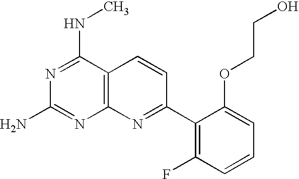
C12=C(C(NC)=NC(N)=N1)C=CC(C1=C(F)C=CC=C1OCCO)=N2
